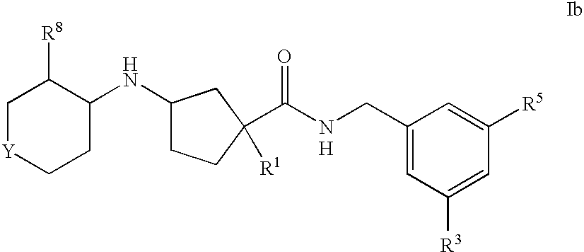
C1[Y]CCC(NC2CCC(C([N H]CC3=CC([R3])=CC([R5])=C3)=O)([R1])C2)C1[R8]
